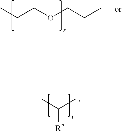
CC([R7])C.CCCOCCC
